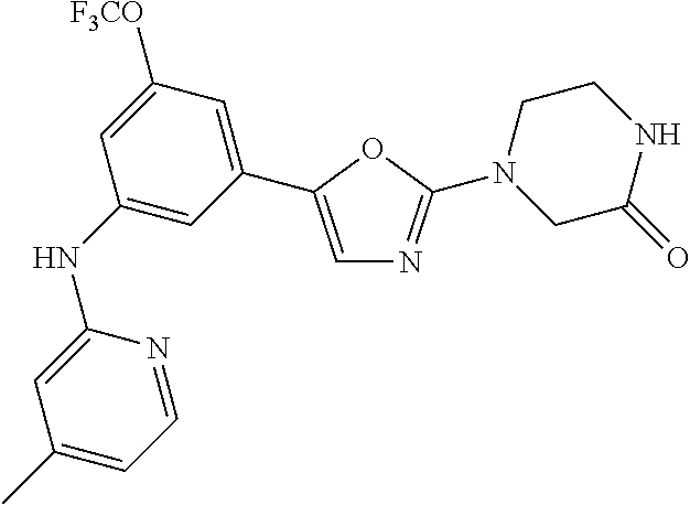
C1(NC2=CC(C3=CN=C(N4CC(=O)NCC4)O3)=CC([F3CO])=C2)=CC(C)=CC=N1
